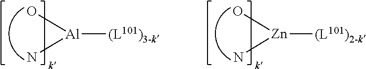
[(L101)3-k][Al](O)N.[(L101)2-k][Zn](O)N
